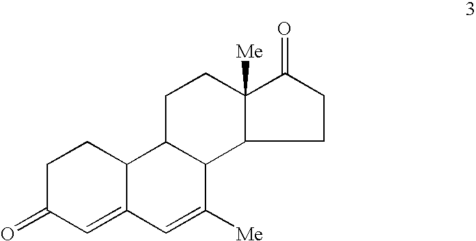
C1C(=O)C=C2C(C1)C1C(C([Me])=C2)C2C([Me])(CC1)C(=O)CC2
